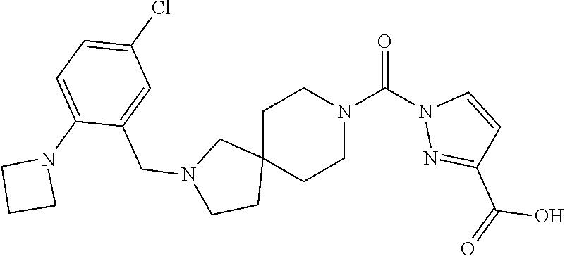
C1C2(CCN(C(N3N=C(C(=O)O)C=C3)=O)C1)CN(CC1=CC(Cl)=CC=C1N1CCC1)CC2
